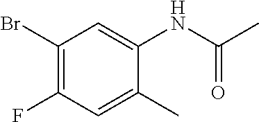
C1(Br)=C(F)C=C(C)C(NC(C)=O)=C1
